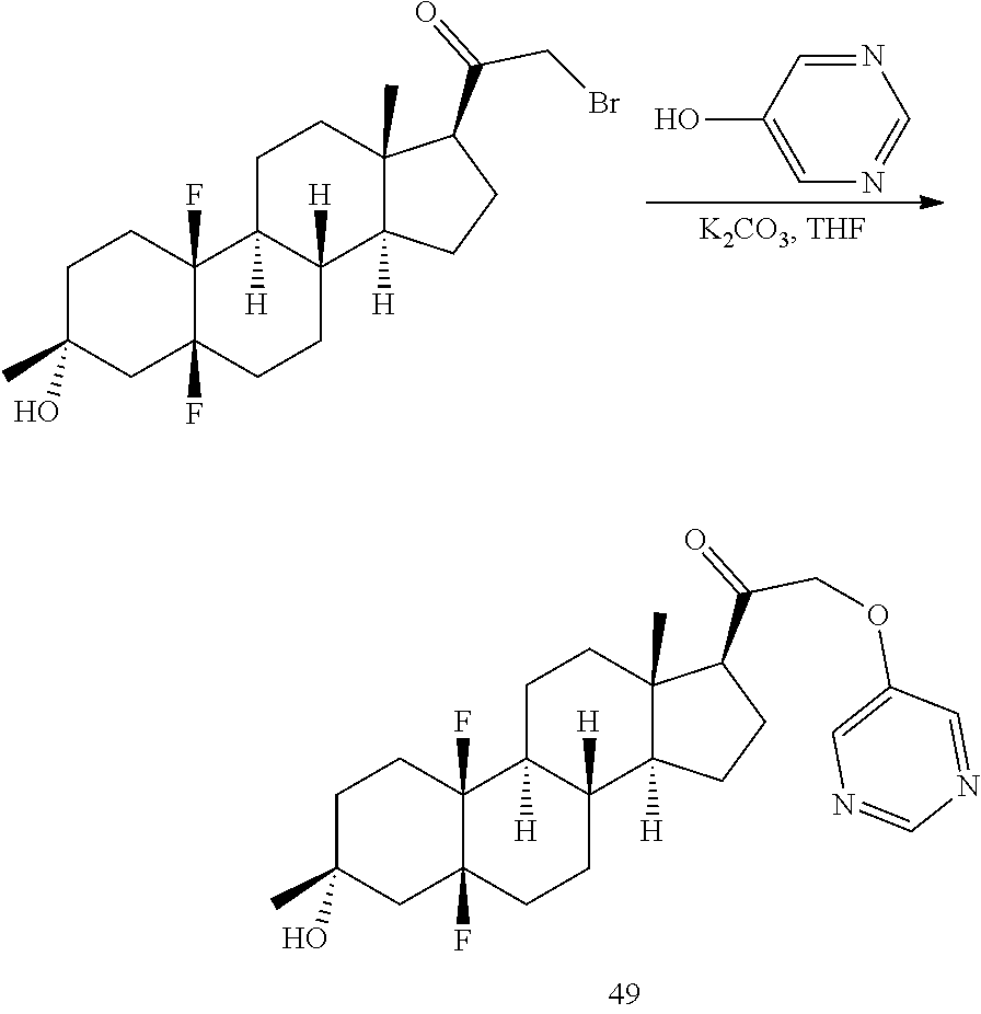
C1C(C)(O)CC2(F)C(F)(C1)C1([H])C([H])(CC2)C2([H])C(C)(CC1)C(C(=O)COC1=CN=CN=C1)CC2.N1=CC(O)=CN=C1.C1C(C)(O)CC2(F)C(F)(C1)C1([H])C([H])(CC2)C2([H])C(C)(CC1)C(C(=O)CBr)CC2
